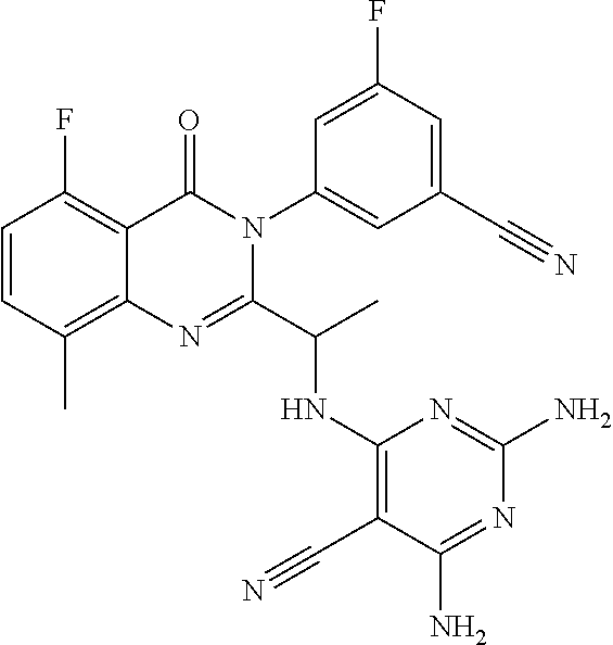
C1=CC(C)=C2C(=C1F)C(=O)N(C1=CC(C#N)=CC(F)=C1)C(C(C)NC1=C(C#N)C(N)=NC(N)=N1)=N2
